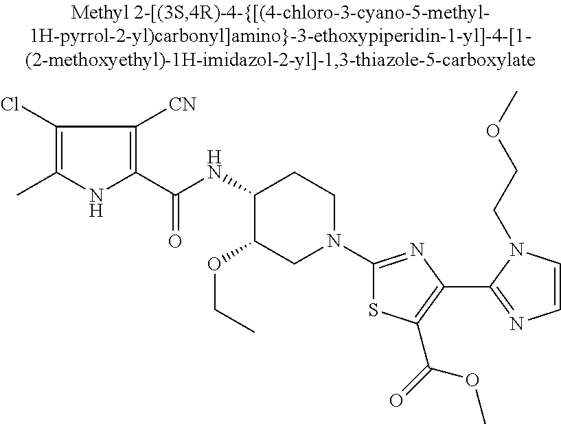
C(C)OC1C(NC(C2=C([CN])C(Cl)=C(C)N2)=O)CCN(C2=NC(C3=NC=CN3CCOC)=C(C(=O)OC)S2)C1
